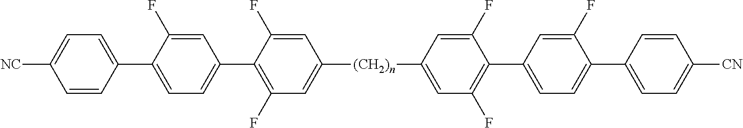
C1=C(F)C(C2=CC=C([NC])C=C2)=CC=C1C1=C(F)C=C([(CH2)n]C2=CC(F)=C(C3=CC=C(C4=CC=C([CN])C=C4)C(F)=C3)C(F)=C2)C=C1F
